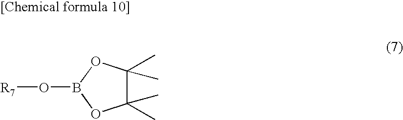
C1(C)(C)C(C)(C)OB(O[R7])O1
